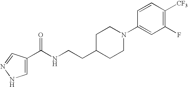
C(NCCC1CCN(C2=CC(F)=C([CF3])C=C2)CC1)(=O)C1=CNN=C1
